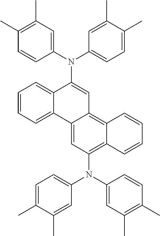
C1=CC=C2C(=C1)C(N(C1=CC(C)=C(C)C=C1)C1=CC=C(C)C(C)=C1)=CC1=C3C(=C(N(C4=CC=C(C)C(C)=C4)C4=CC(C)=C(C)C=C4)C=C21)C=CC=C3
